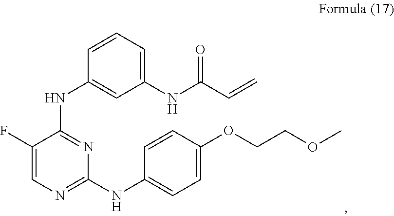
C1(NC(C=C)=O)=CC=CC(NC2=NC(NC3=CC=C(OCCOC)C=C3)=NC=C2F)=C1
